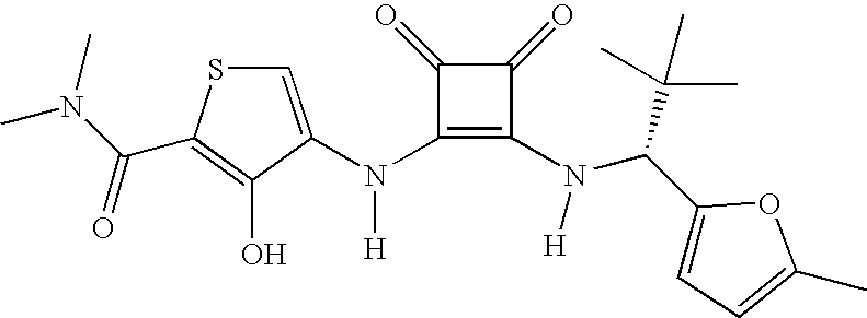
N(C1=C(N([H])C(C2=CC=C(C)O2)C(C)(C)C)C(=O)C1=O)([H])C1=CSC(C(N(C)C)=O)=C1O
